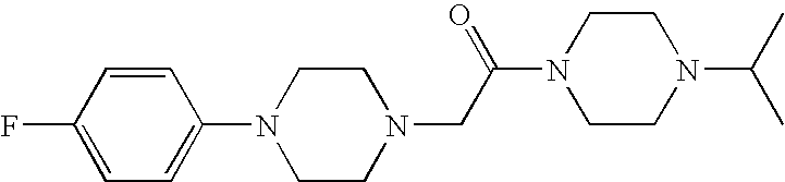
C1=CC(F)=CC=C1N1CCN(CC(N2CCN(C(C)C)CC2)=O)CC1
